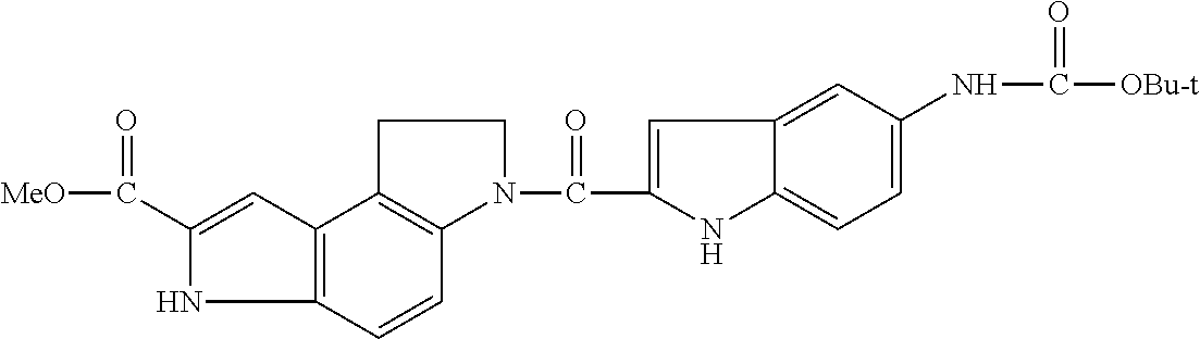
C1(C(=O)[MeO])=CC2=C(N1)C=CC1=C2CCN1C(=O)C1=CC2=CC(NC([OBu-t])=O)=CC=C2N1
